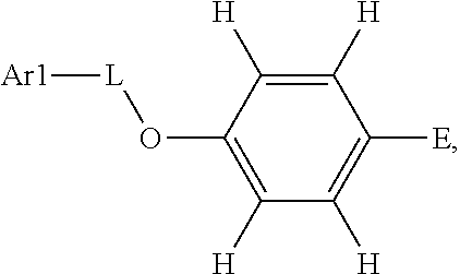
C1([H])=C([H])C(O[L][Ar1])=C([H])C([H])=C1[E]
